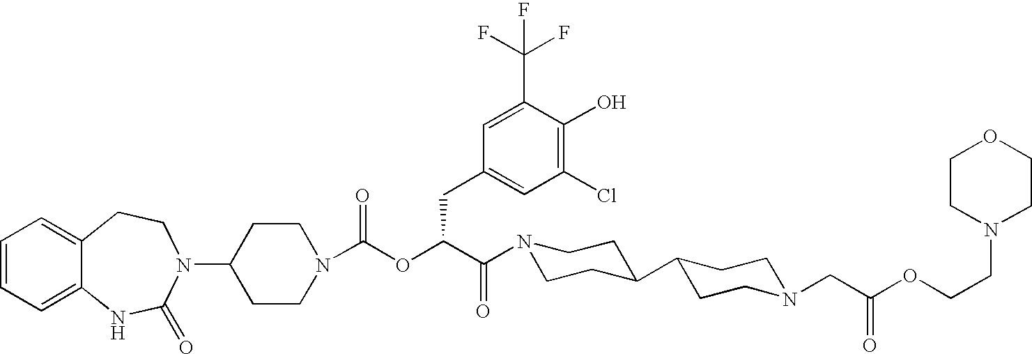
C1=CC=C2C(=C1)CCN(C1CCN(C(OC(C(N3CCC(C4CCN(CC(OCCN5CCOCC5)=O)CC4)CC3)=O)CC3=CC(Cl)=C(O)C(C(F)(F)F)=C3)=O)CC1)C(=O)N2
